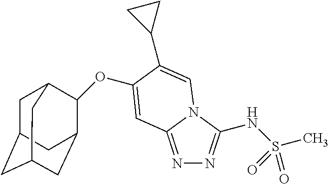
C1C2CC3CC(C(OC4=CC5=NN=C(NS(C)(=O)=O)N5C=C4C4CC4)C1C3)C2
